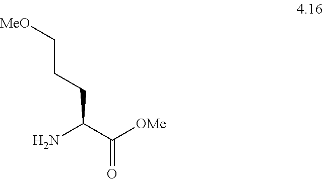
NC(CCC[MeO])C(=O)[OMe]
